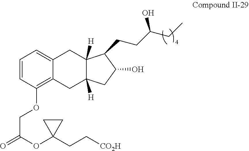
C1=CC(OCC(=O)OC2(CC[CO2H])CC2)=C2C(=C1)CC1([H])C([H])(C2)CC(O)C1CCC(CC)O
